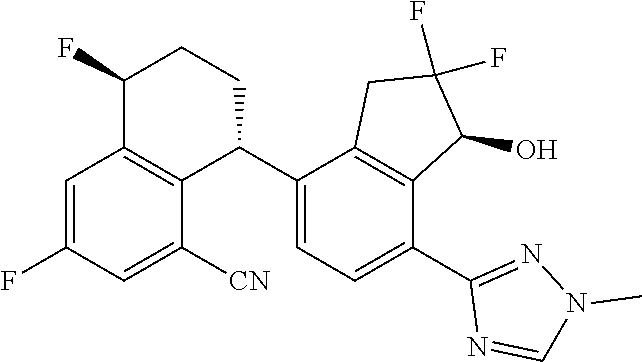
C1=C(F)C=C([CN])C2=C1C(F)CCC2C1=CC=C(C2=NN(C)C=N2)C2=C1CC(F)(F)C2O
